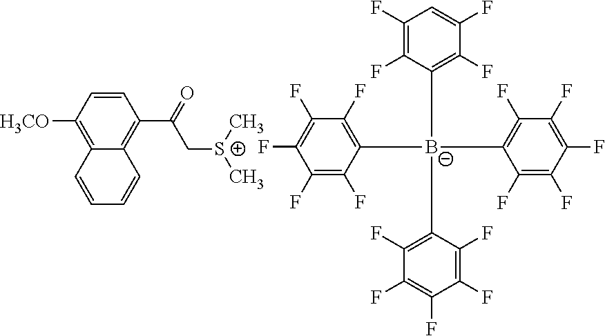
C1=CC([H3CO])=C2C(=C1C(C[S+](C)C)=O)C=CC=C2.C1(F)=C(F)C([B-](C2=C(F)C(F)=C(F)C(F)=C2F)(C2=C(F)C(F)=C(F)C(F)=C2F)C2=C(F)C(F)=C(F)C(F)=C2F)=C(F)C(F)=C1
